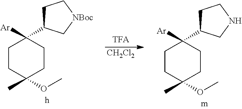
C1CC(OC)(C)CCC1([Ar])C1CC[NBoc]C1.[CH2Cl2].C1CC(OC)(C)CCC1([Ar])C1CCNC1
